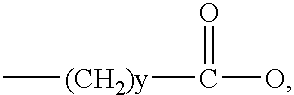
C[(CH2)y]C(O)=O
